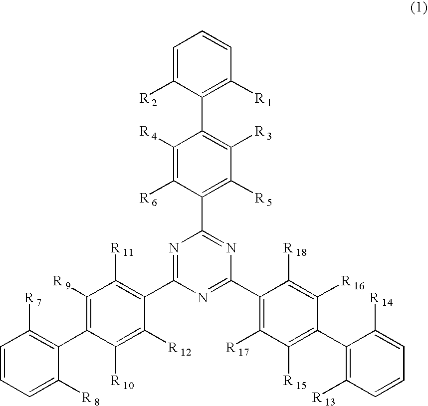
C1=C([R 2])C(C2=C([R 3])C([R 5])=C(C3=NC(C4=C([R 17])C([R 15])=C(C5=C([R 13])C=CC=C5[R 14])C([R 16])=C4[R 18])=NC(C4=C([R 11])C([R 9])=C(C5=C([R 7])C=CC=C5[R 8])C([R 10])=C4[R 12])=N3)C([R 6])=C2[R 4])=C([R 1])C=C1
